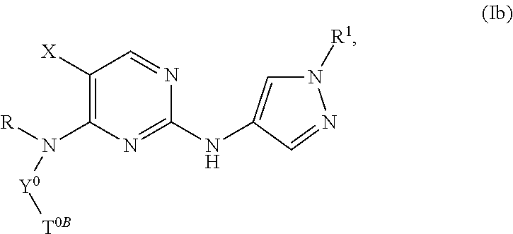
C1([X])=C(N([R])[Y0][T0B])N=C(NC2=CN([R1])N=C2)N=C1
